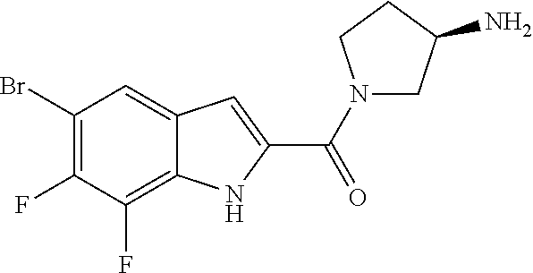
C1(Br)=C(F)C(F)=C2C(=C1)C=C(C(N1CC(N)CC1)=O)N2
